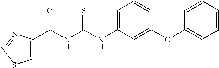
C(NC(NC1=CC=CC(OC2=CC=CC=C2)=C1)=S)(=O)C1=CSN=N1
